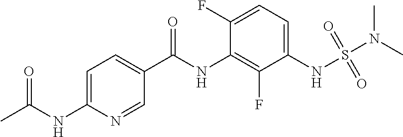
CC(NC1=CC=C(C(NC2=C(F)C(NS(N(C)C)(=O)=O)=CC=C2F)=O)C=N1)=O
